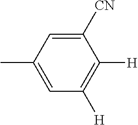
CC1=CC([H])=C([H])C([CN])=C1
